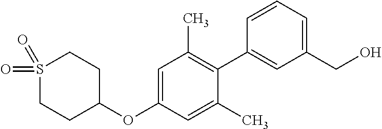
C1=C(OC2CCS(=O)(=O)CC2)C=C(C)C(C2=CC(CO)=CC=C2)=C1C
